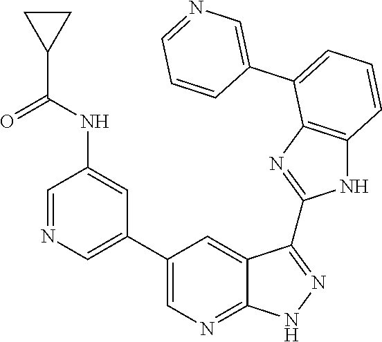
C1=C(C2=CC=CC3=C2N=C(C2=NNC4=NC=C(C5=CN=CC(NC(C6CC6)=O)=C5)C=C42)N3)C=CC=N1
